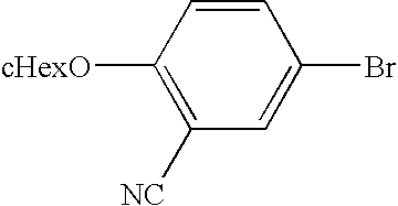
C1([cHexO])=C([NC])C=C(Br)C=C1
